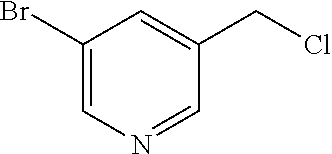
C1(Br)=CN=CC(CCl)=C1
